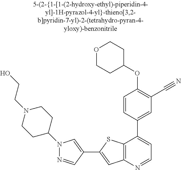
N1(C2CCN(CCO)CC2)N=CC(C2=CC3=C(S2)C(C2=CC(C#N)=C(OC4CCOCC4)C=C2)=CC=N3)=C1
